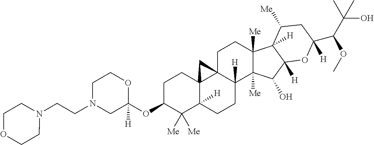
C1C(OC2([H])OCCN(CCN3CCOCC3)C2)C([Me])([Me])C2([H])C3(C1)C1(CCC4([Me])C([Me])(C(O)C5([H])C4([H])C([Me])CC(C(C(C)(C)O)OC)([H])O5)C1([H])CC2)C3
